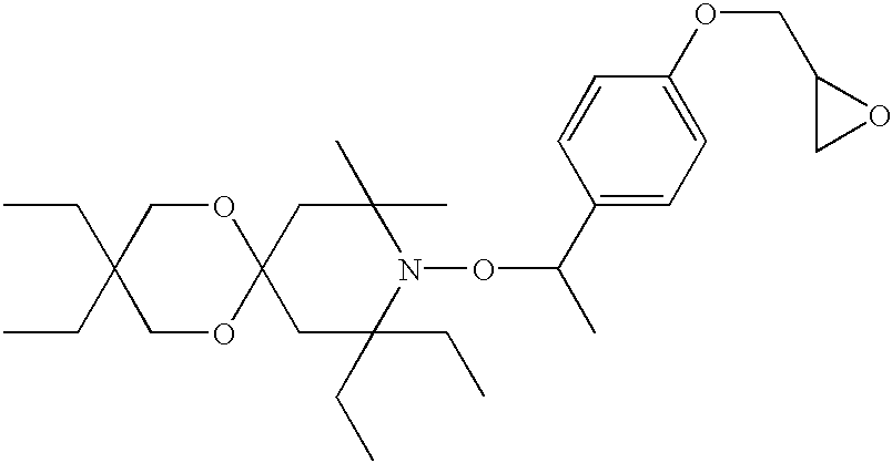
C1C(CC)(CC)N(OC(C)C2=CC=C(OCC3CO3)C=C2)C(C)(C)CC12OCC(CC)(CC)CO2
